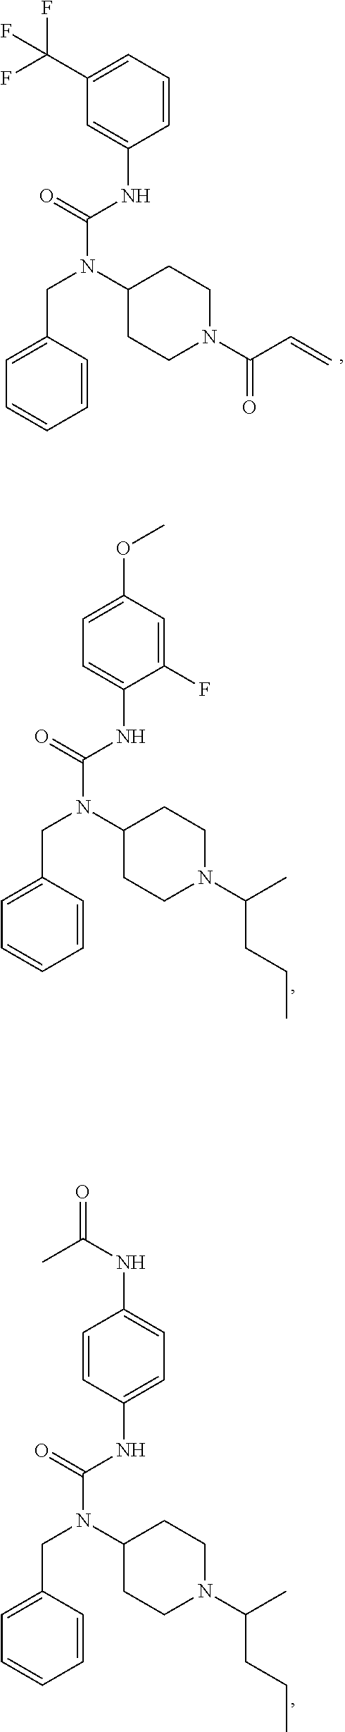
C(N(C(NC1=CC(C(F)(F)F)=CC=C1)=O)C1CCN(C(C=C)=O)CC1)C1=CC=CC=C1.C(N(C(NC1=CC=C(OC)C=C1F)=O)C1CCN(C(CCC)C)CC1)C1=CC=CC=C1.C(N(C(NC1=CC=C(NC(C)=O)C=C1)=O)C1CCN(C(CCC)C)CC1)C1=CC=CC=C1
